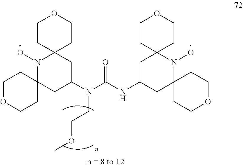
C1CC2(CCO1)N(O)C1(CC(N(C(NC3CC4(N(O)C5(C3)CCOCC5)CCOCC4)=O)CCOC)C2)CCOCC1
